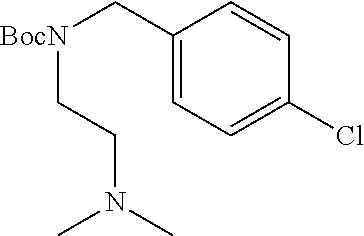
C1(C[BocN]CCN(C)C)=CC=C(Cl)C=C1
